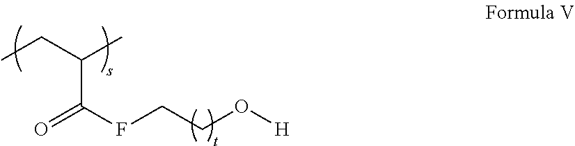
O=C(FCCO[H])C(C)CC
